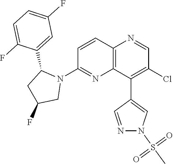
C1=CC2=C(N=C1N1C(C3=CC(F)=CC=C3F)CC(F)C1)C(C1=CN(S(C)(=O)=O)N=C1)=C(Cl)C=N2
